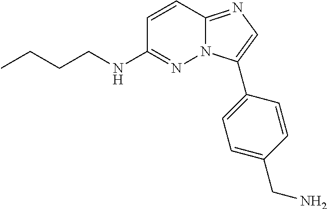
C1=CC2=NC=C(C3=CC=C(CN)C=C3)N2N=C1NCCCC
